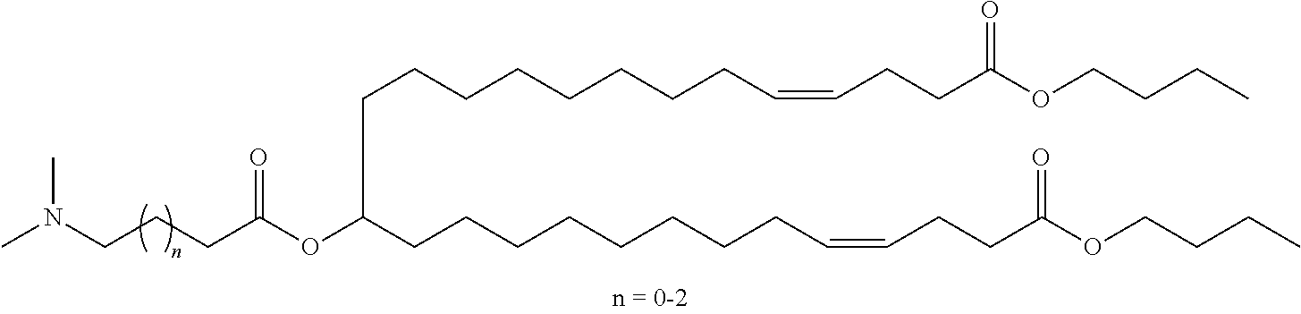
CN(CCCC(OC(CCCCCCCCC=CCCC(OCCCC)=O)CCCCCCCCC=CCCC(OCCCC)=O)=O)C
